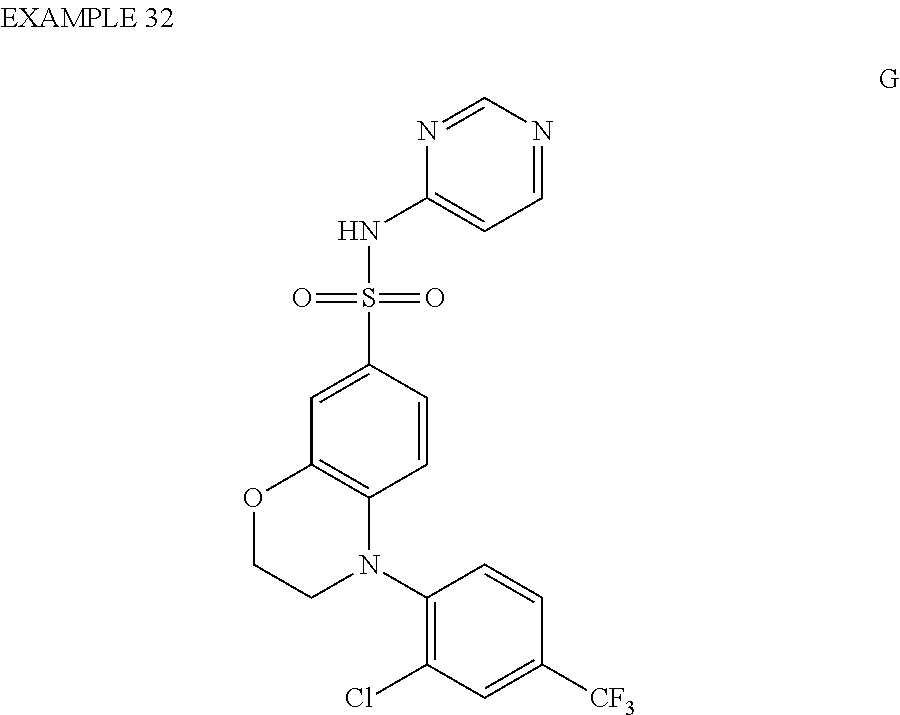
C1=CC(S(NC2=CC=NC=N2)(=O)=O)=CC2=C1N(C1=C(Cl)C=C([CF3])C=C1)CCO2
